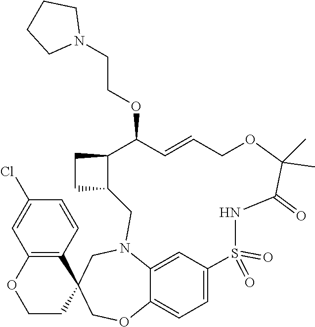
C12=CC=C3C(=C1)N(CC1(CO3)C3=C(OCC1)C=C(Cl)C=C3)CC1C(CC1)C(OCCN1CCCC1)C=CCOC(C)(C)C(=O)NS2(=O)=O
